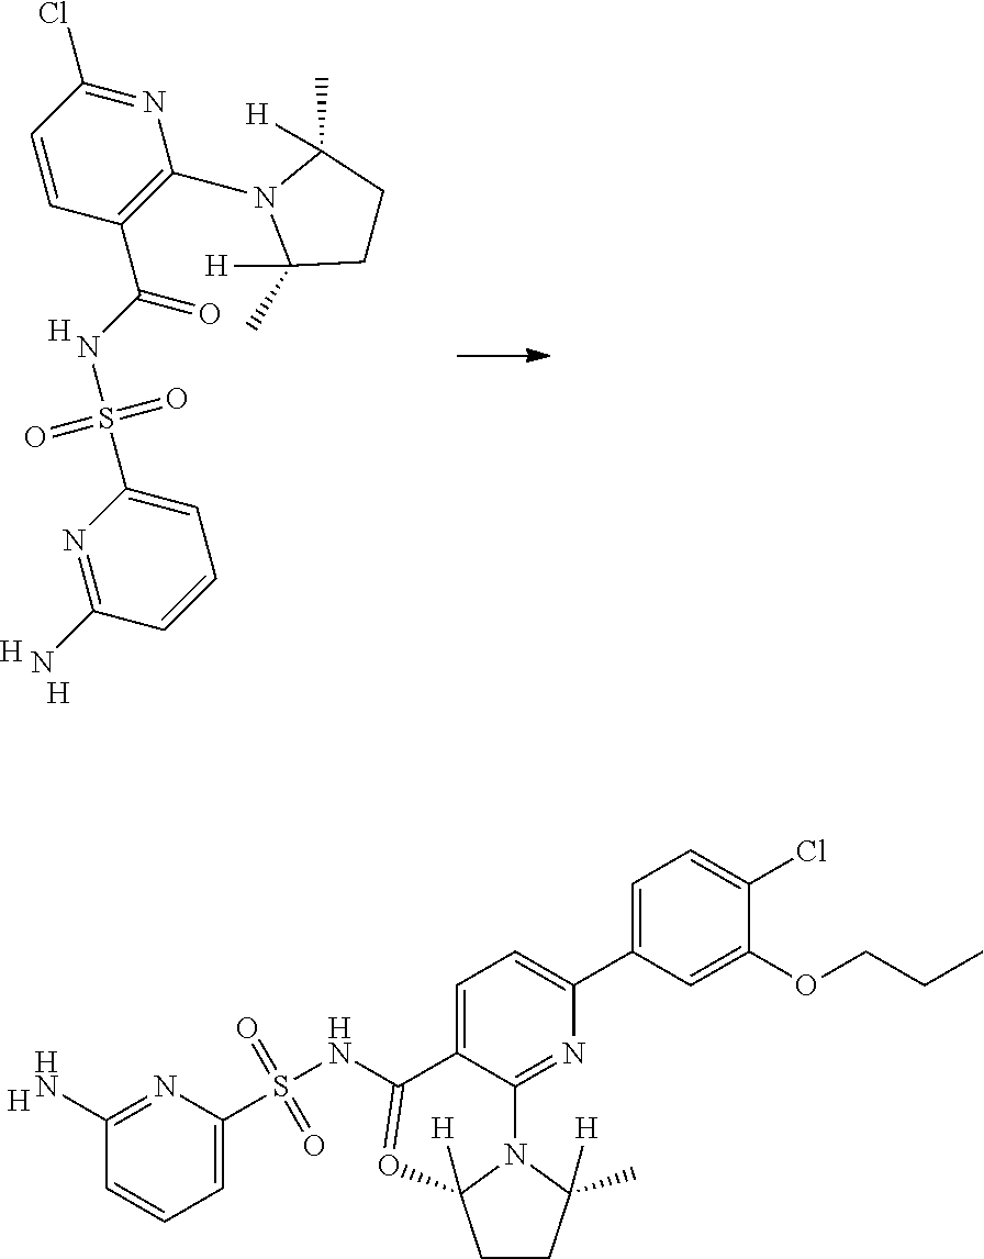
S(=O)(=O)(NC1=OC2([H])N(C3=NC(C4=CC=C(Cl)C(OCCC)=C4)=CC=C13)C(C)([H])CC2)C1=CC=CC(N)=N1.[H].C1C(C)([H])N(C2=C(C(=O)NS(=O)(C3=CC=CC(N)=N3)=O)C=CC(Cl)=N2)C([H])(C)C1.[H].[H].[H]
